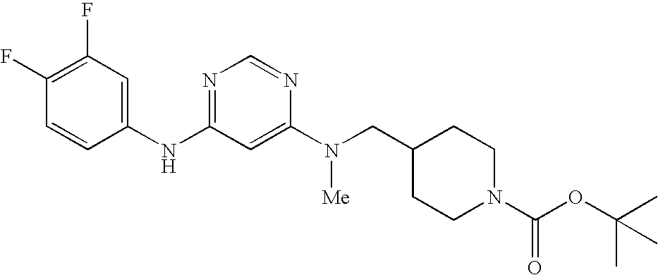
C1(F)=C(F)C=C(NC2=NC=NC(N([Me])CC3CCN(C(OC(C)(C)C)=O)CC3)=C2)C=C1
